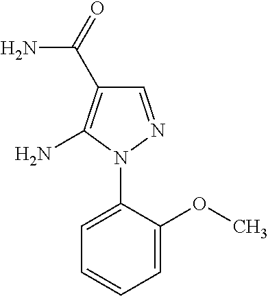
C1=C(N2N=CC(C(=O)N)=C2N)C(OC)=CC=C1
